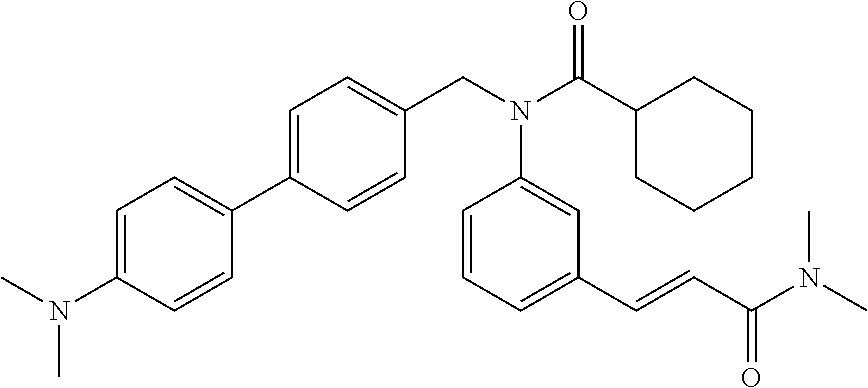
C1=C(N(C)C)C=CC(C2=CC=C(CN(C(C3CCCCC3)=O)C3=CC(C=CC(N(C)C)=O)=CC=C3)C=C2)=C1
